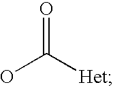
OC([Het])=O
